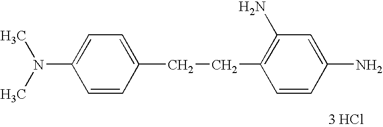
C1(CCC2=C(N)C=C(N)C=C2)=CC=C(N(C)C)C=C1.[3 HCl]
